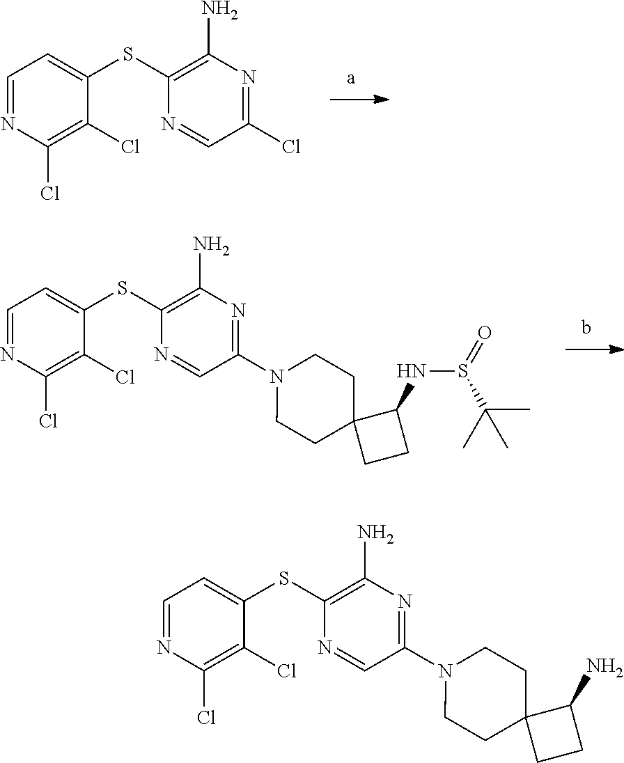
C1=NC(Cl)=C(Cl)C(SC2=C(N)N=C(Cl)C=N2)=C1.C1=NC(Cl)=C(Cl)C(SC2=C(N)N=C(N3CCC4(CC3)CCC4NS(=O)C(C)(C)C)C=N2)=C1.C1=NC(Cl)=C(Cl)C(SC2=C(N)N=C(N3CCC4(CC3)CCC4N)C=N2)=C1
